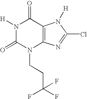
N1([H])C(=O)N(CCC(F)(F)F)C2=C(C1=O)N([H])C(Cl)=N2
